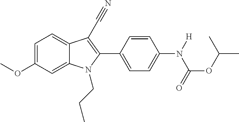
C1=C(OC)C=C2C(=C1)C(C#N)=C(C1=CC=C(N([H])C(OC(C)C)=O)C=C1)N2CCC
